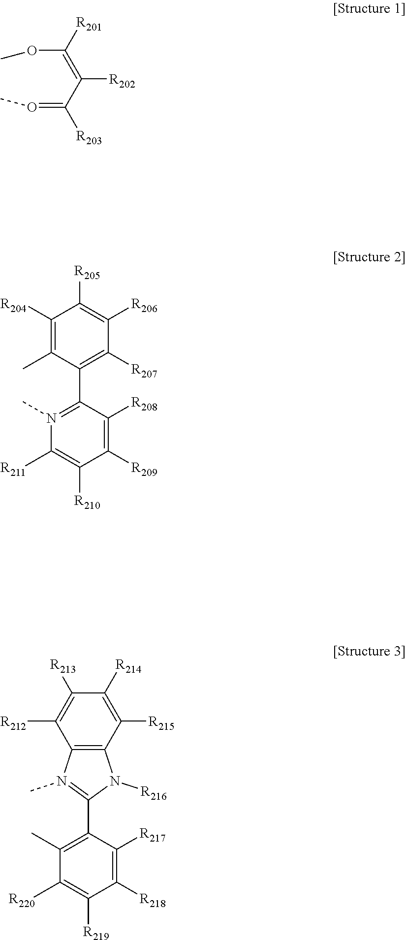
C1([R204])=C(C)C(C2=N(C)C([R211])=C([R210])C([R209])=C2[R208])=C([R207])C([R206])=C1[R205].C1(C2=C(C)C([R220])=C([R219])C([R218])=C2[R217])=N(C)C2=C(N1[R216])C([R215])=C([R214])C([R213])=C2[R212].O(=C(C(=C(OC)[R201])[R202])[R203])C
